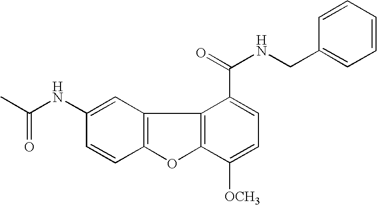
C12=C(C=C(NC(=O)C)C=C1)C1=C(O2)C([OCH3])=CC=C1C(=O)NCC1=CC=CC=C1
